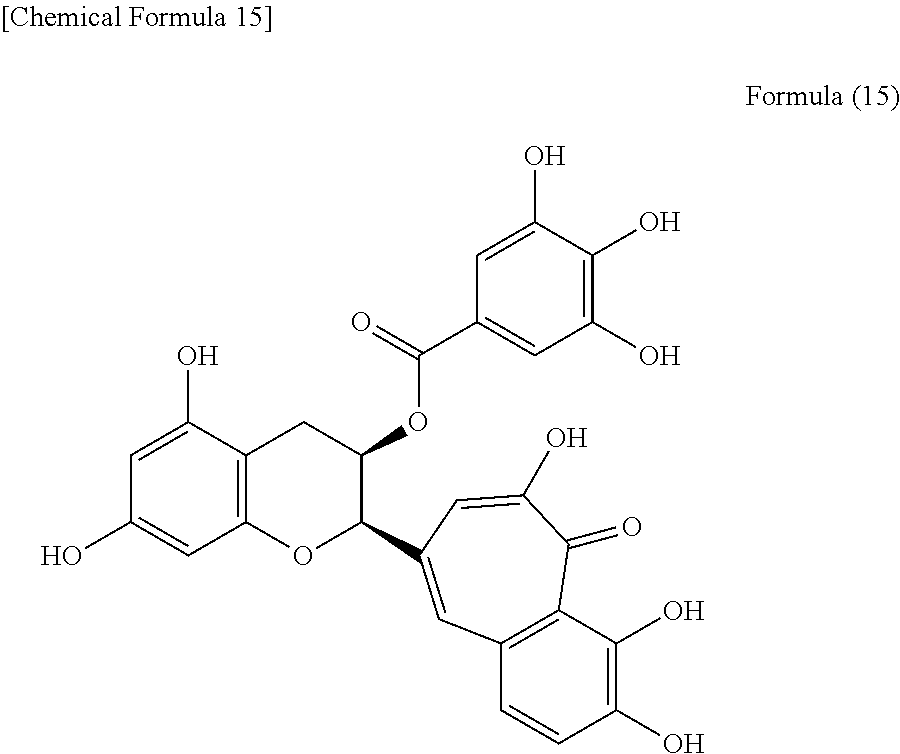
C1=C(O)C2=C(C=C1O)OC(C1=CC3=C(C(O)=C(O)C=C3)C(=O)C(O)=C1)C(OC(C1=CC(O)=C(O)C(O)=C1)=O)C2
